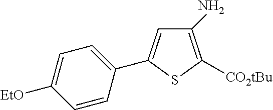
C1=C(C2=CC=C([EtO])C=C2)SC([CO2tBu])=C1N
